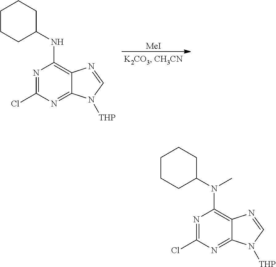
[MeI].N1=C(Cl)N=C2C(=C1NC1CCCCC1)N=CN2[THP].N1=C(Cl)N=C2C(=C1N(C1CCCCC1)C)N=CN2[THP]
